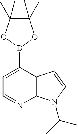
C1(C)(C)C(C)(C)OB(C2=CC=NC3=C2C=CN3C(C)C)O1
